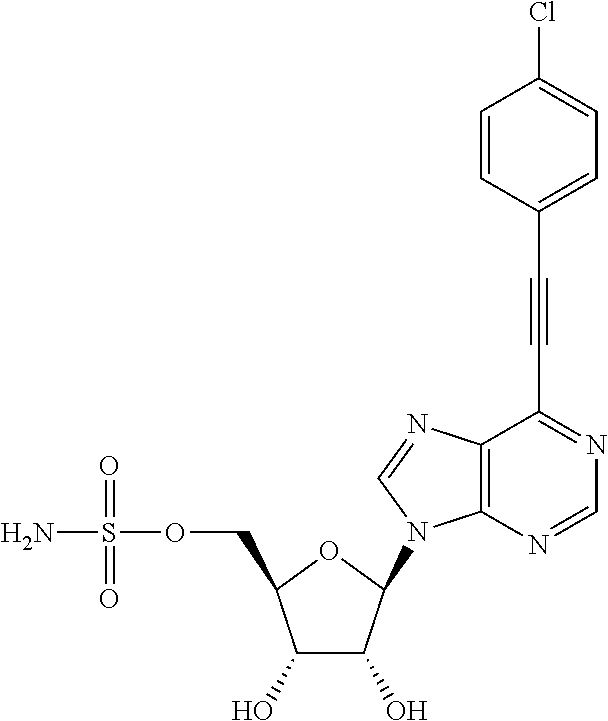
C1(O)C(O)C(N2C3=C(C(C#CC4=CC=C(Cl)C=C4)=NC=N3)N=C2)OC1COS(N)(=O)=O
